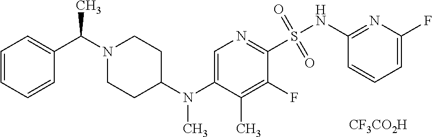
[CF3CO2H].C1=CC=CC(C(N2CCC(N(C3=CN=C(S(=O)(=O)NC4=NC(F)=CC=C4)C(F)=C3C)C)CC2)C)=C1
